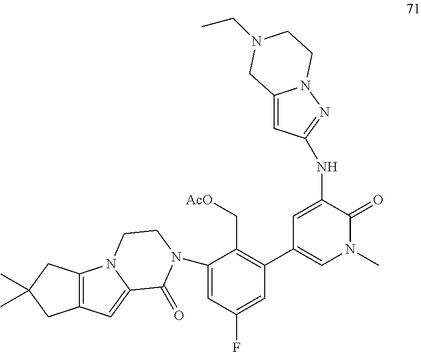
C1(F)=CC(C2=CN(C)C(=O)C(NC3=NN4C(=C3)CN(CC)CC4)=C2)=C(C[AcO])C(N2C(=O)C3=CC4=C(CC(C)(C)C4)N3CC2)=C1
